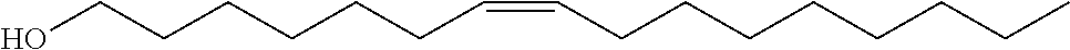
C(CC=CCCCCCCO)CCCCCC
